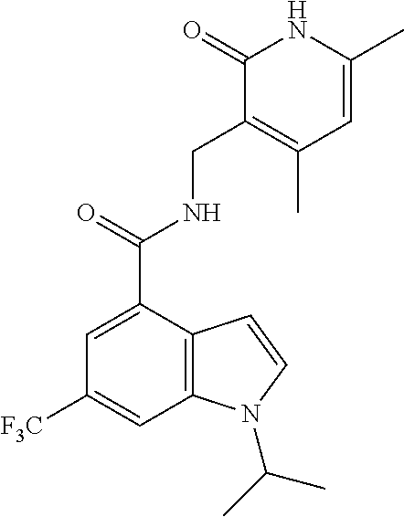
C1=C(C(=O)NCC2=C(C)C=C(C)NC2=O)C2=C(C=C1[F3C])N(C(C)C)C=C2
